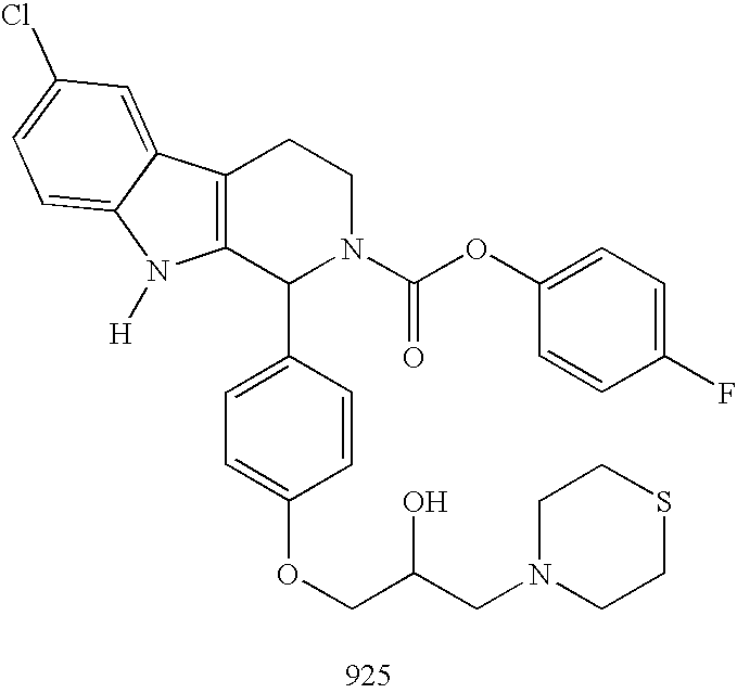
C12=C(C(C3=CC=C(OCC(CN4CCSCC4)O)C=C3)N(C(OC3=CC=C(F)C=C3)=O)CC1)N([H])C1=CC=C(Cl)C=C21
